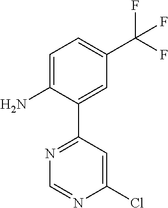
C1=C(N)C(C2=NC=NC(Cl)=C2)=CC(C(F)(F)F)=C1
